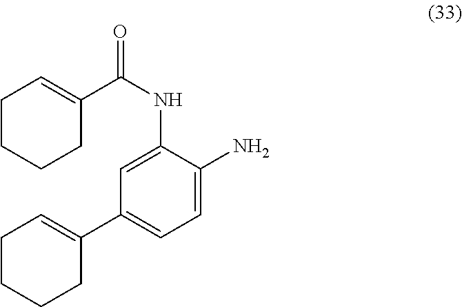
C1CCCC(C(NC2=CC(C3=CCCCC3)=CC=C2N)=O)=C1
